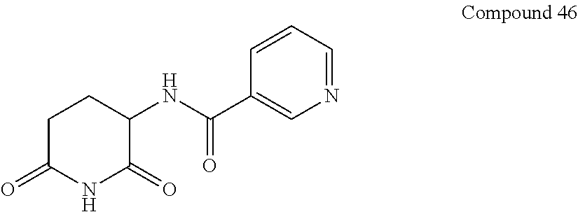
C1(NC(C2=CN=CC=C2)=O)C(=O)NC(=O)CC1
